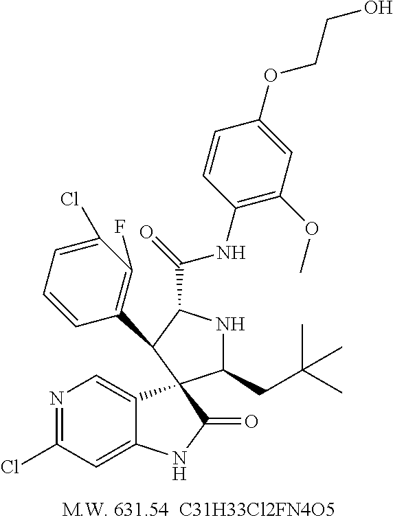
N1=C(Cl)C=C2C(=C1)C1(C(=O)N2)C(CC(C)(C)C)NC(C(NC2=C(OC)C=C(OCCO)C=C2)=O)C1C1=C(F)C(Cl)=CC=C1
